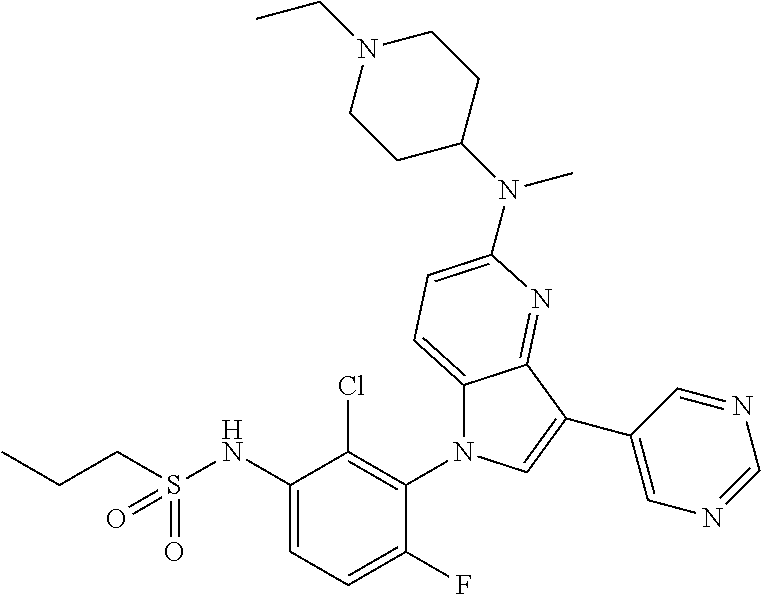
C12=CC=C(N(C3CCN(CC)CC3)C)N=C1C(C1=CN=CN=C1)=CN2C1=C(Cl)C(NS(CCC)(=O)=O)=CC=C1F
